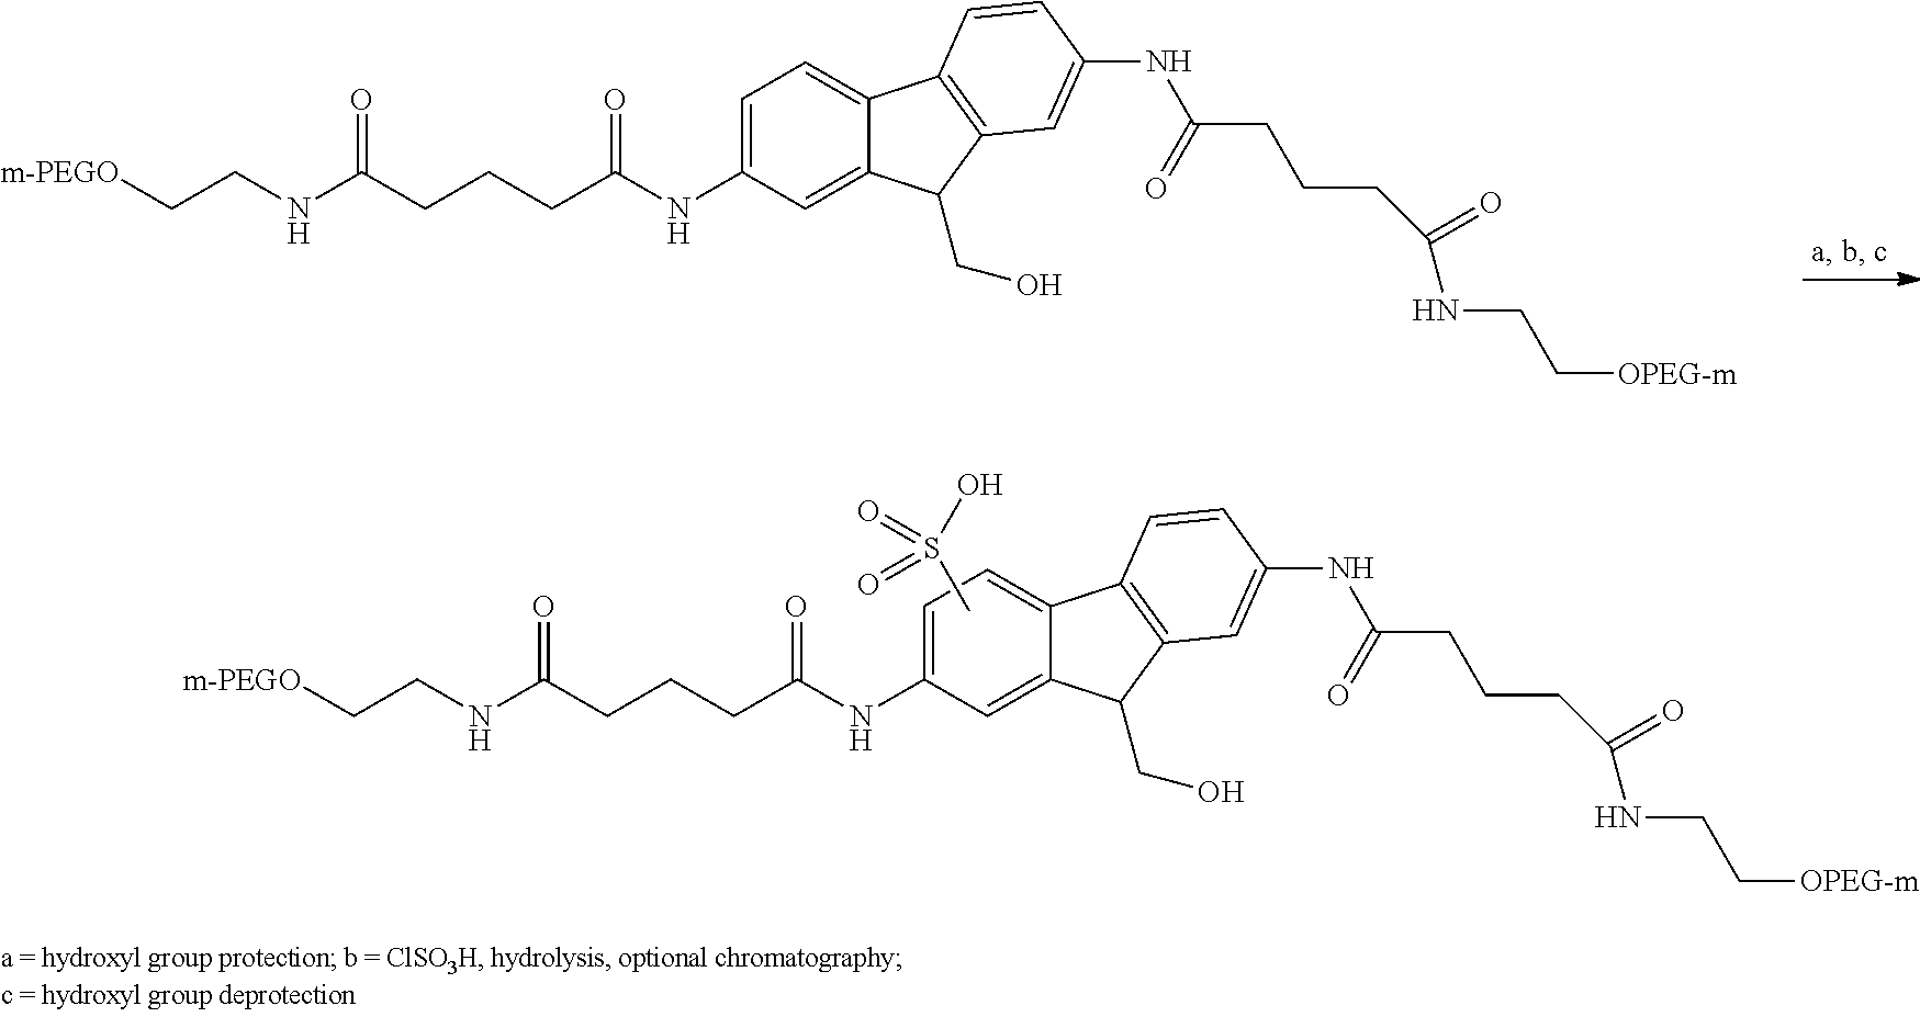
C1=C(NC(CCCC(NCC[m-PEGO])=O)=O)C=C2C(=C1)C1=C(C2CO)C=C(NC(CCCC(NCC[OPEG-m])=O)=O)C=C1.C1(NC(CCCC(NCC[m-PEGO])=O)=O)=CC=C2C(=C1)C(CO)C1=C2C=CC(NC(CCCC(NCC[OPEG-m])=O)=O)=C1.CS(O)(=O)=O
